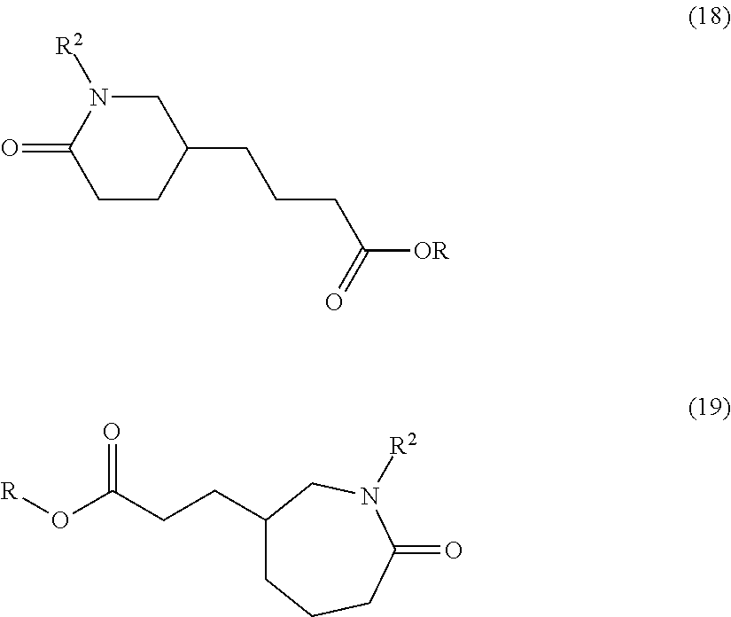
C1CC(CCCC([OR])=O)CN([R2])C1=O.[R]OC(CCC1CCCC(=O)N([R2])C1)=O
